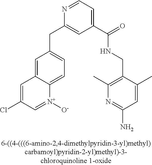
C1(C(NCC2=C(C)N=C(N)C=C2C)=O)=CC=NC(CC2=CC=C3C(=C2)C=C(Cl)C=[N+]3[O-])=C1
